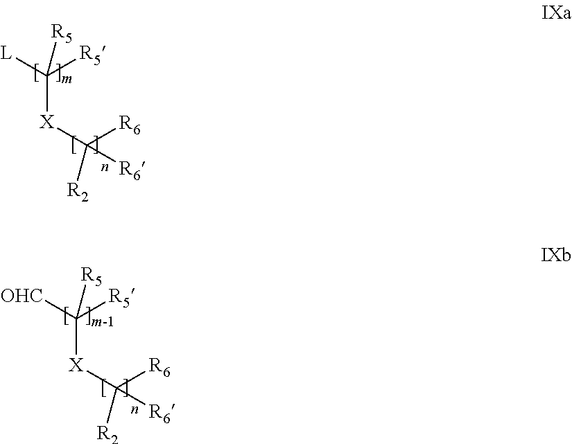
C([X]C([R6])([R6])[R2])([L])([R5])[R5].C([X]C([R6])([R6])[R2])([OHC])([R5])[R5]
